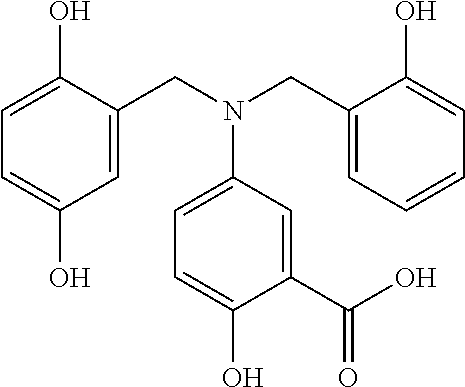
C1=C(CN(CC2=CC=CC=C2O)C2=CC=C(O)C(C(O)=O)=C2)C(O)=CC=C1O
